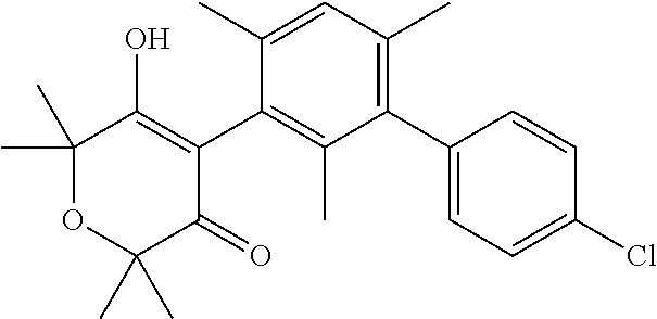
C1(C2=C(C)C=C(C)C(C3=C(O)C(C)(C)OC(C)(C)C3=O)=C2C)=CC=C(Cl)C=C1
